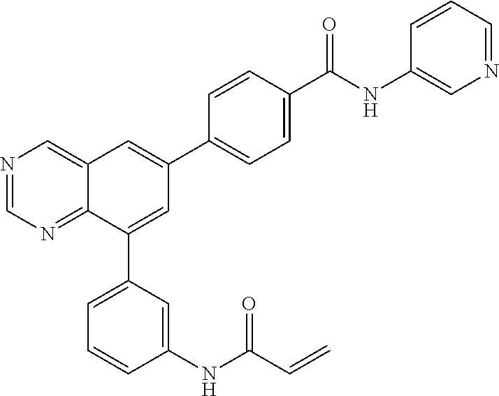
N1=CN=C2C(=C1)C=C(C1=CC=C(C(NC3=CN=CC=C3)=O)C=C1)C=C2C1=CC=CC(NC(C=C)=O)=C1
